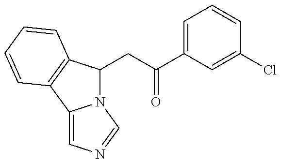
N12C(CC(C3=CC=CC(Cl)=C3)=O)C3=C(C1=CN=C2)C=CC=C3
